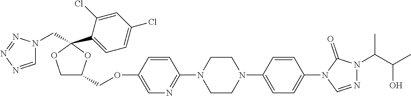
C1C(COC2=CN=C(N3CCN(C4=CC=C(N5C=NN(C(C(C)O)C)C5=O)C=C4)CC3)C=C2)OC(C2=CC=C(Cl)C=C2Cl)(CN2C=NN=N2)O1
